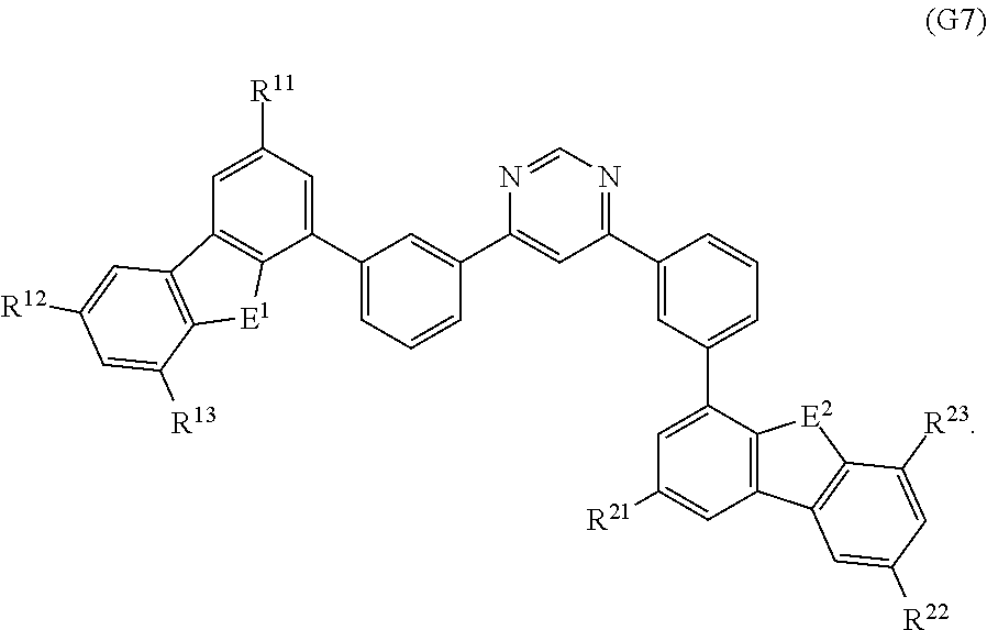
C1=C([R11])C=C(C2=CC=CC(C3=CC(C4=CC(C5=CC([R21])=CC6=C5[E2]C5=C6C=C([R22])C=C5[R23])=CC=C4)=NC=N3)=C2)C2=C1C1=C([E1]2)C([R13])=CC([R12])=C1
